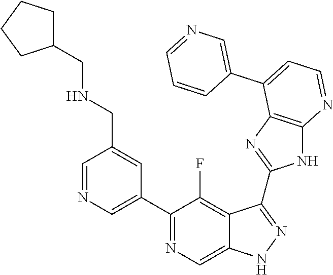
C1=NC=C(C2=NC=C3C(=C2F)C(C2=NC4=C(N2)N=CC=C4C2=CN=CC=C2)=NN3)C=C1CNCC1CCCC1
